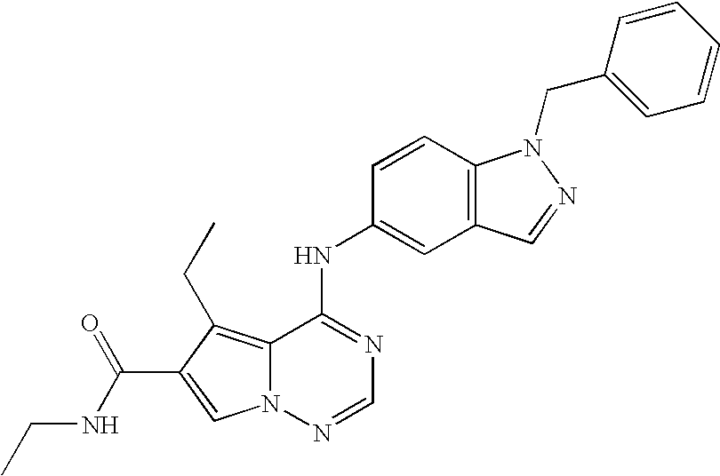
C12=C(CC)C(C(NCC)=O)=CN1N=CN=C2NC1=CC2=C(C=C1)N(CC1=CC=CC=C1)N=C2
